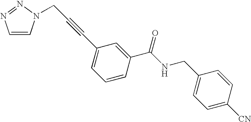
C1=CN(CC#CC2=CC=CC(C(NCC3=CC=C([CN])C=C3)=O)=C2)N=N1
